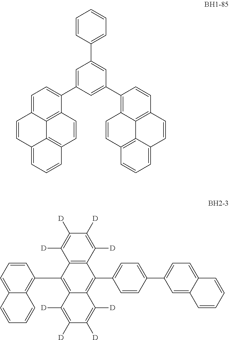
C1=CC2=CC=CC3=C2C2=C(C=C3)C(C3=CC(C4=CC=CC=C4)=CC(C4=C5C6=C(C=C4)C=CC4=CC=CC(=C64)C=C5)=C3)=CC=C12.C1([D])=C([D])C2=C(C([D])=C1[D])C(C1=C3C(=CC=C1)C=CC=C3)=C1C(=C2C2=CC=C(C3=CC=C4C(=C3)C=CC=C4)C=C2)C([D])=C([D])C([D])=C1[D]
